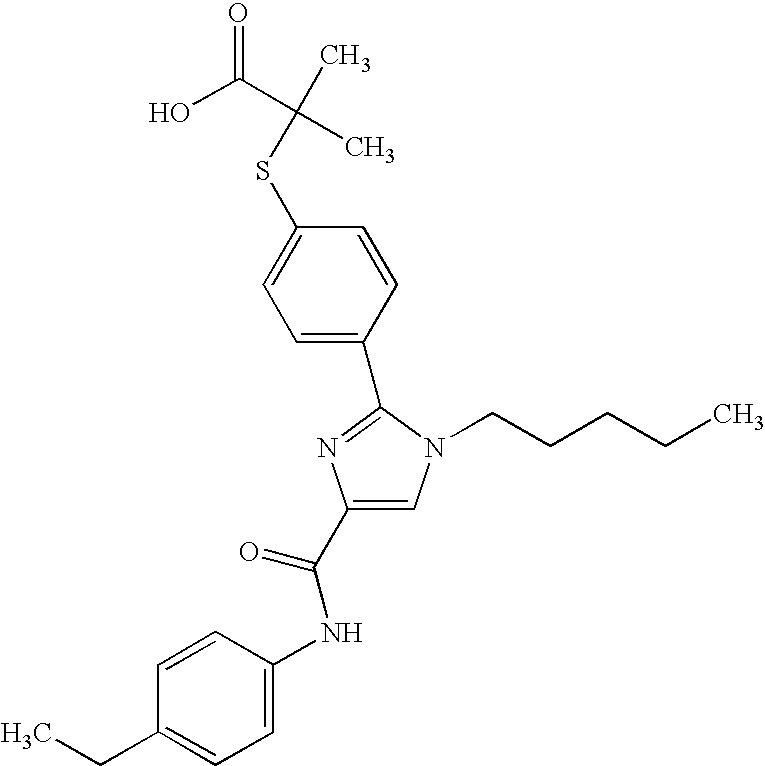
S(C1=CC=C(C2=NC(C(=O)NC3=CC=C(CC)C=C3)=CN2CCCCC)C=C1)C(C)(C(O)=O)C
